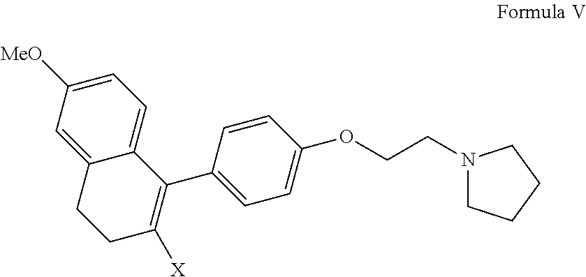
C1=C([MeO])C=C2C(=C1)C(C1=CC=C(OCCN3CCCC3)C=C1)=C([X])CC2
